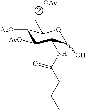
C1([AcO])C([AcO])C(NC(CCC)=O)C(O)OC1C.[OAc]
